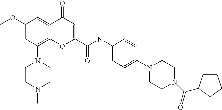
N1(C2=C3C(=CC(OC)=C2)C(=O)C=C(C(NC2=CC=C(N4CCN(C(=O)C5CCCC5)CC4)C=C2)=O)O3)CCN(C)CC1
